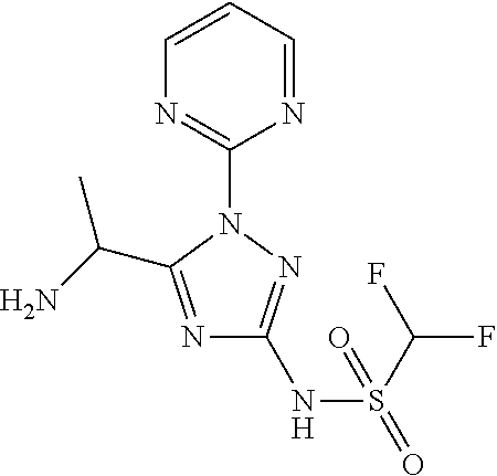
N1=C(C(N)C)N(C2=NC=CC=N2)N=C1NS(C(F)F)(=O)=O
